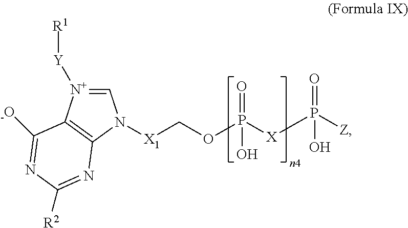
C(OP([X]P([Z])(=O)O)(=O)O)[X1]N1C=[N+]([Y][R1])C2=C1N=C([R2])N=C2[-O]
